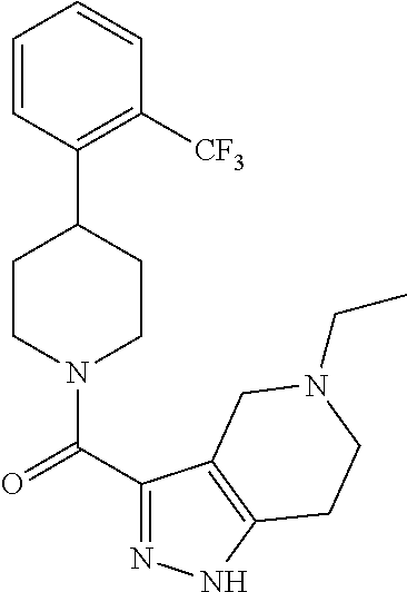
C1CN(C(C2=NNC3=C2CN(CC)CC3)=O)CCC1C1=C([CF3])C=CC=C1
